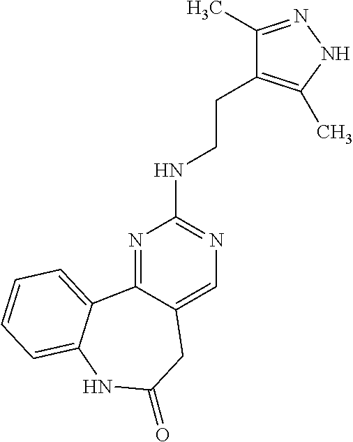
N1=C2C(=CN=C1NCCC1=C(C)NN=C1C)CC(=O)NC1=CC=CC=C21
